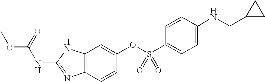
COC(NC1=NC2=C(N1)C=C(OS(C1=CC=C(NCC3CC3)C=C1)(=O)=O)C=C2)=O
